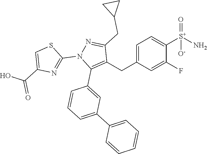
C1(F)=CC(CC2=C(C3=CC(C4=CC=CC=C4)=CC=C3)N(C3=NC(C(=O)O)=CS3)N=C2CC2CC2)=CC=C1[S+](N)(=O)[O-]
